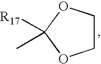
C1COC([R17])(C)O1
